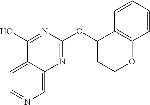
C1=C2C(=CC=N1)C(O)=NC(OC1CCOC3=C1C=CC=C3)=N2
